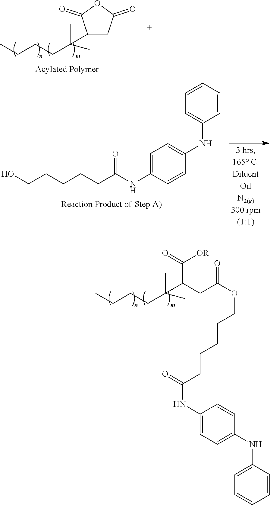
C1(C(C)(C)CCCC)CC(=O)OC1=O.C1=C(NC(CCCCCO)=O)C=CC(NC2=CC=CC=C2)=C1.C(C(C)(C)CCCC)(C(=O)[OR])CC(=O)OCCCCCC(=O)NC1=CC=C(NC2=CC=CC=C2)C=C1
